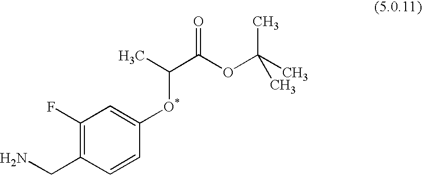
C1(F)=C(CN)C=CC([O*]C(C)C(=O)OC(C)(C)C)=C1
